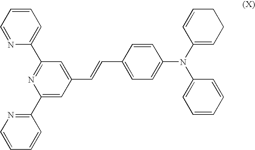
C1=CC=NC(C2=NC(C3=NC=CC=C3)=CC(C=CC3=CC=C(N(C4=CCCC=C4)C4=CC=CC=C4)C=C3)=C2)=C1
